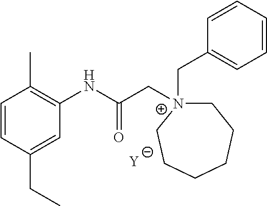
[Y].C1=CC(CC)=CC(NC(C[N+]2(CC3=CC=CC=C3)CCCCCC2)=O)=C1C
